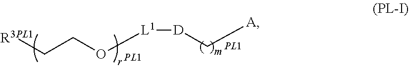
C(CO[L1][D]C[A])[R3PL1]
